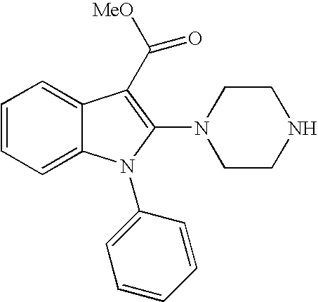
C1=CC=C2C(=C1)C(C([MeO])=O)=C(N1CCNCC1)N2C1=CC=CC=C1
